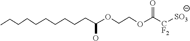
CCCCCCCCCCC(OCCOC([CF2][SO3])=O)O
